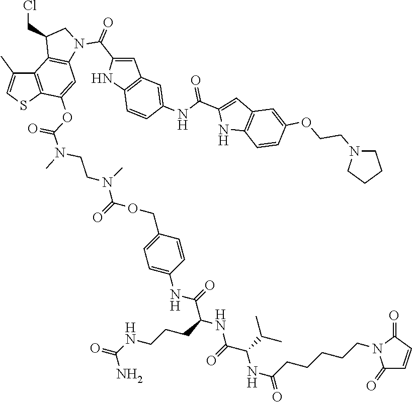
C12=C(SC=C1C)C(OC(N(C)CCN(C(=O)OCC1=CC=C(NC(=O)C(NC(=O)C(NC(CCCCCN3C(=O)C=CC3=O)=O)C(C)C)CCCNC(=O)N)C=C1)C)=O)=CC1=C2C(CCl)CN1C(C1=CC2=C(N1)C=CC(NC(C1=CC3=C(N1)C=CC(OCCN1CCCC1)=C3)=O)=C2)=O
